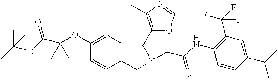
C1(CN(CC(NC2=C(C(F)(F)F)C=C(C(C)C)C=C2)=O)CC2=C(C)N=CO2)=CC=C(OC(C(OC(C)(C)C)=O)(C)C)C=C1
